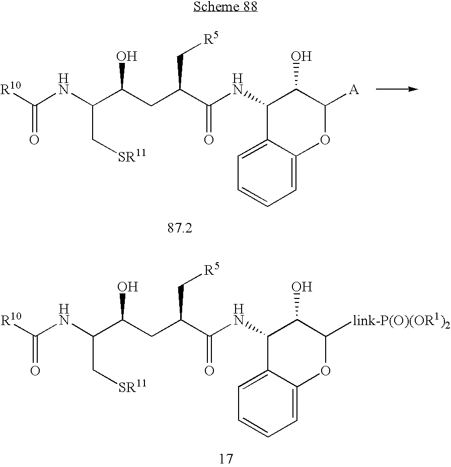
C(C[SR11])(C(CC(C(NC1C2=CC=CC=C2OC([A])C1O)=O)C[R5])O)NC([R10])=O.C(C[SR11])(C(CC(C(NC1C2=CC=CC=C2OC([link-P(O)(OR1)2])C1O)=O)C[R5])O)NC([R10])=O
